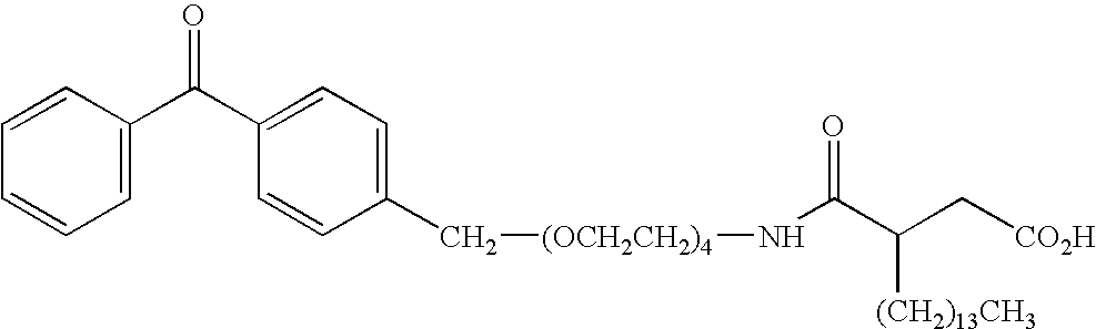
C1=C(C(C2=CC=C(C[(OCH2CH2)4]NC(C(C[CO2H])[(CH2)13CH3])=O)C=C2)=O)C=CC=C1
